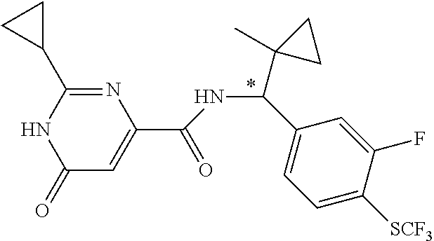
N1=C(C2CC2)NC(=O)C=C1C(=O)NC(C1=CC=C([SCF3])C(F)=C1)C1(C)CC1
